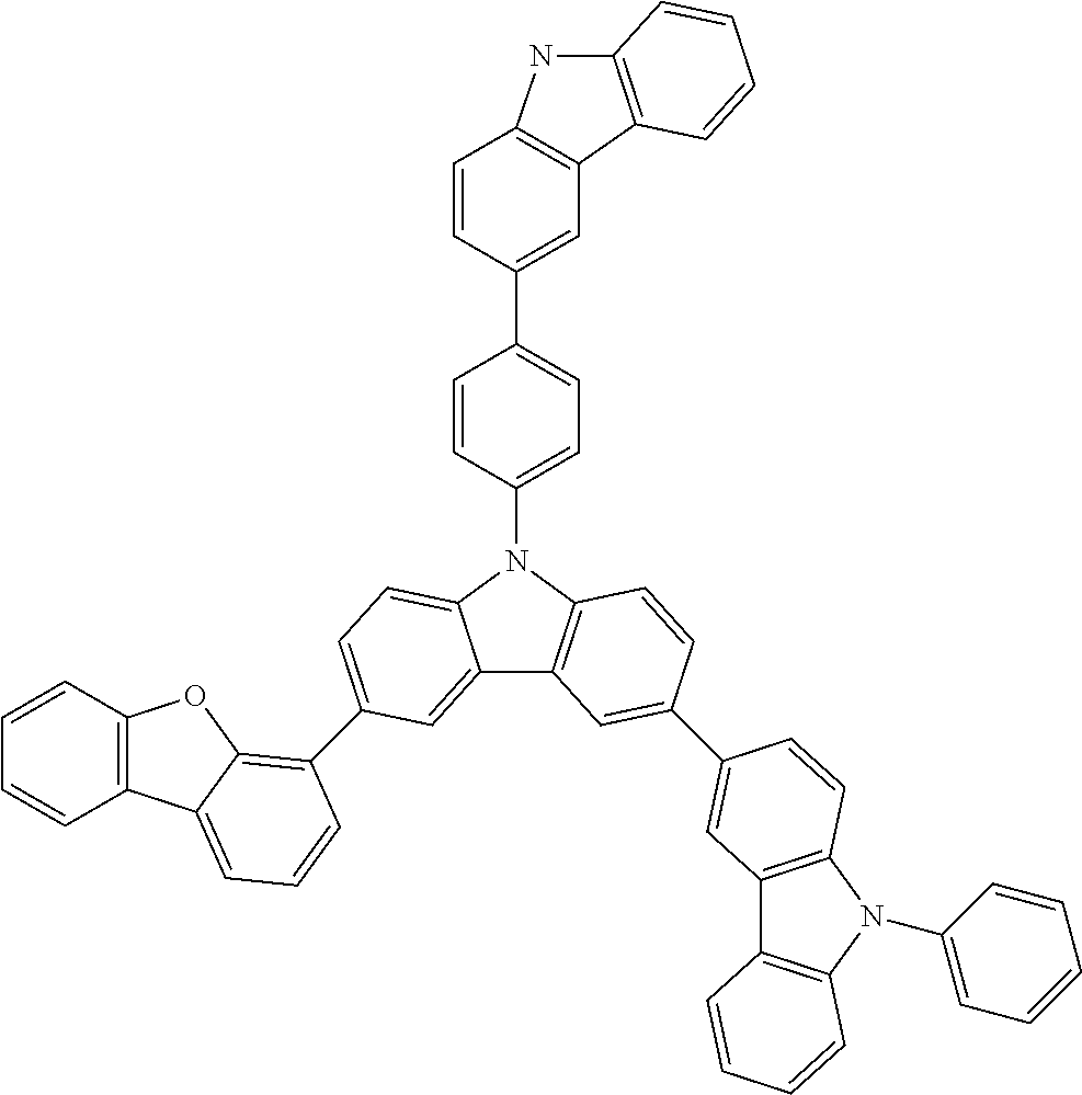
C12=CC(C3=C4C(=CC=C3)C3=C(O4)C=CC=C3)=CC=C1N(C1=CC=C(C3=CC4=C(C=C3)NC3=C4C=CC=C3)C=C1)C1=C2C=C(C2=CC3=C(N(C4=CC=CC=C4)C4=C3C=CC=C4)C=C2)C=C1
